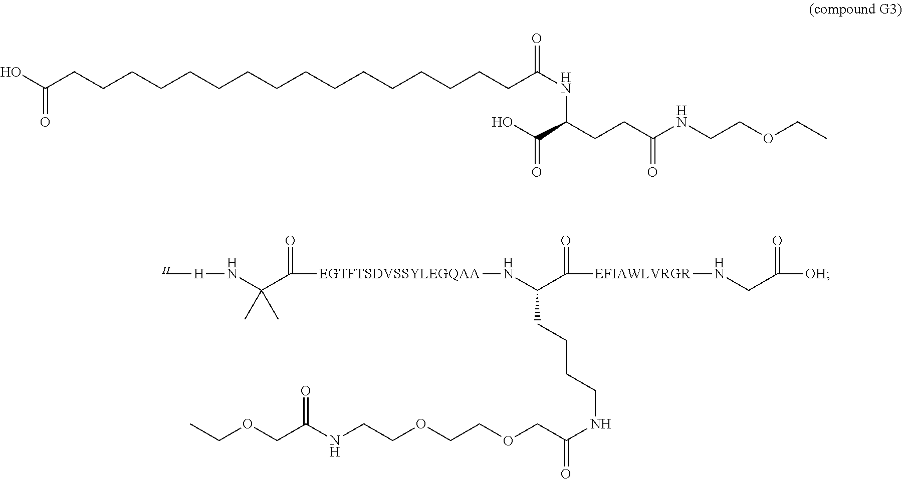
[H][H]NC(C([EGTFTSDVSSYLEGQAA]NC(CCCCNC(COCCOCCNC(COCC)=O)=O)C([EFIAWLVRGR]NCC([OH])=O)=O)=O)(C)C.OC(CCCCCCCCCCCCCCCCC(=O)NC(CCC(NCCOCC)=O)C(O)=O)=O
